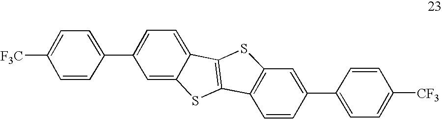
C1=C(C2=CC=C([F3C])C=C2)C=C2C(=C1)C1=C(S2)C2=C(S1)C=C(C1=CC=C([CF3])C=C1)C=C2
